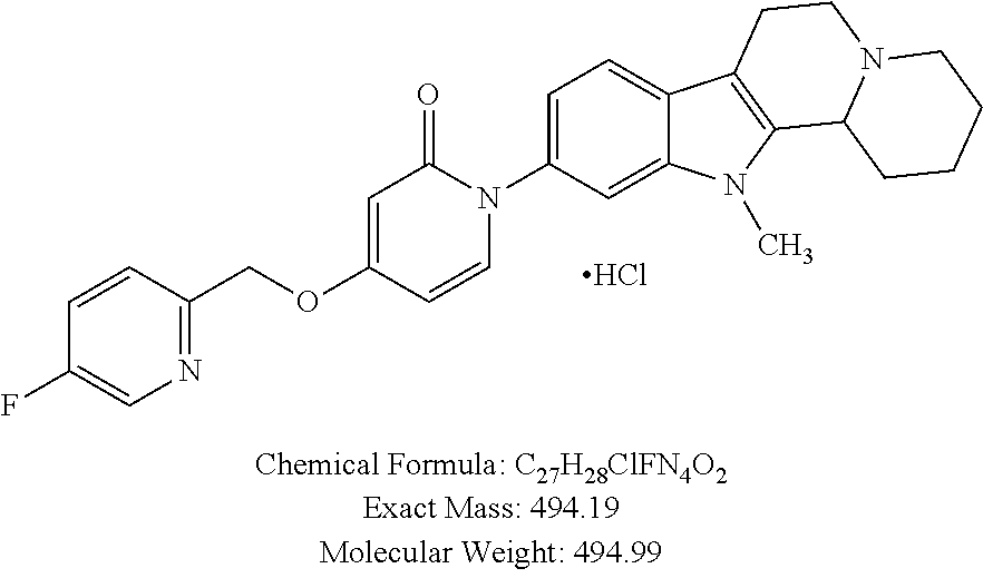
O(CC1=NC=C(F)C=C1)C1=CC(=O)N(C2=CC=C3C(=C2)N(C)C2=C3CCN3C2CCCC3)C=C1.Cl
